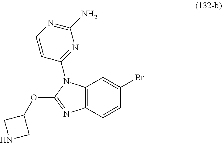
C12=C(C=CC(Br)=C1)N=C(OC1CNC1)N2C1=NC(N)=NC=C1
